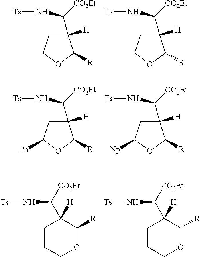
C1(C([CO2Et])N[Ts])([H])CCOC1[R].C1(C([CO2Et])N[Ts])([H])CCOC1[R].C1(C([CO2Et])N[Ts])([H])CC([Ph])OC1[R].C1(C([CO2Et])N[Ts])([H])CC([Np])OC1[R].N(C(C1([H])CCCOC1[R])[CO2Et])[Ts].N(C(C1([H])CCCOC1[R])[CO2Et])[Ts]
